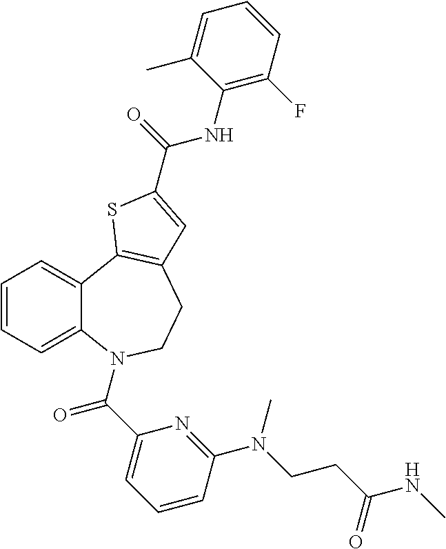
C1=CC=C2C(=C1)C1=C(CCN2C(C2=CC=CC(N(CCC(NC)=O)C)=N2)=O)C=C(C(NC2=C(F)C=CC=C2C)=O)S1
